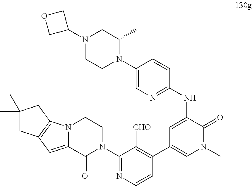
C1(NC2=CC(C3=C([CHO])C(N4CCN5C(=CC6=C5CC(C)(C)C6)C4=O)=NC=C3)=CN(C)C2=O)=NC=C(N2C(C)CN(C3COC3)CC2)C=C1
